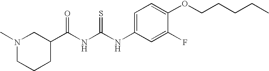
N(C(NC(C1CN(C)CCC1)=O)=S)C1=CC=C(OCCCCC)C(F)=C1
